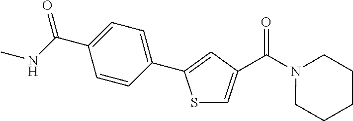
S1C=C(C(N2CCCCC2)=O)C=C1C1=CC=C(C(NC)=O)C=C1
